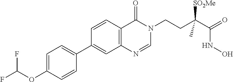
C1=C(OC(F)F)C=CC(C2=CC3=C(C=C2)C(=O)N(CCC(C(=O)NO)([SO2Me])C)C=N3)=C1
